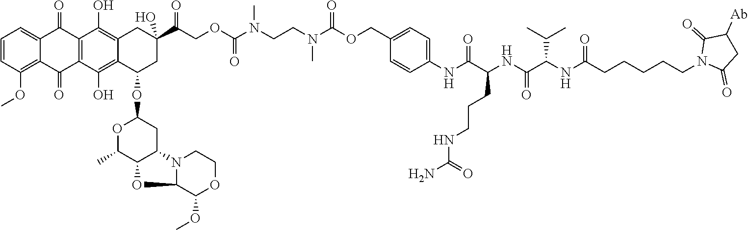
C1=CC(OC)=C2C(=C1)C(=O)C1=C(C2=O)C(O)=C2C(=C1O)CC(C(COC(N(CCN(C(OCC1=CC=C(NC(C(NC(C(NC(CCCCCN3C(=O)CC([Ab])C3=O)=O)C(C)C)=O)CCCNC(N)=O)=O)C=C1)=O)C)C)=O)=O)(O)CC2OC1OC(C)C2C(C1)N1C(O2)C(OC)OCC1
